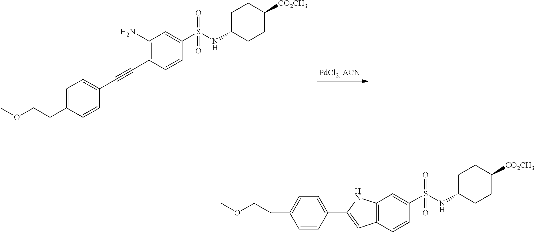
C1C(NS(=O)(=O)C2=CC(N)=C(C#CC3=CC=C(CCOC)C=C3)C=C2)CCC([CO2CH3])C1.C1C(NS(=O)(=O)C2=CC3=C(C=C2)C=C(C2=CC=C(CCOC)C=C2)N3)CCC([CO2CH3])C1
